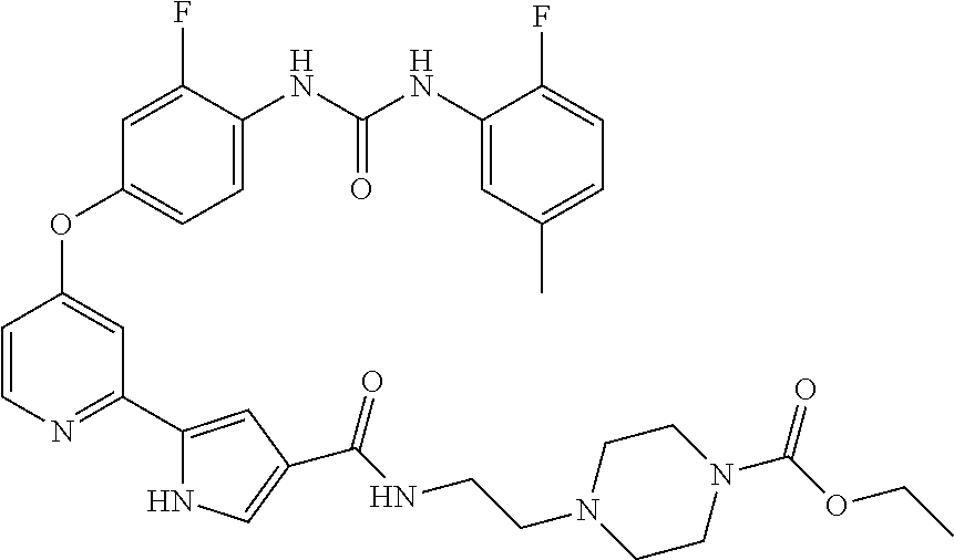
C1=C(NC(NC2=CC(C)=CC=C2F)=O)C(F)=CC(OC2=CC(C3=CC(C(NCCN4CCN(C(OCC)=O)CC4)=O)=CN3)=NC=C2)=C1
